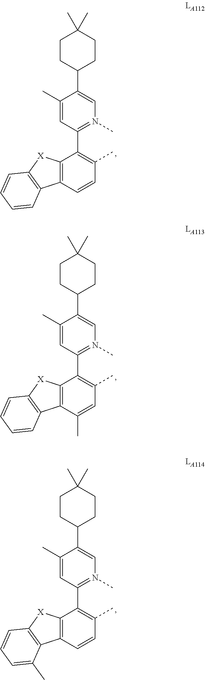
C12=C(C=CC(C)=C1C1=N(C)C=C(C3CCC(C)(C)CC3)C(C)=C1)C1=C([X]2)C=CC=C1.C12=C(C(C)=CC(C)=C1C1=N(C)C=C(C3CCC(C)(C)CC3)C(C)=C1)C1=C([X]2)C=CC=C1.C12=C(C=CC(C)=C1C1=N(C)C=C(C3CCC(C)(C)CC3)C(C)=C1)C1=C([X]2)C=CC=C1C
